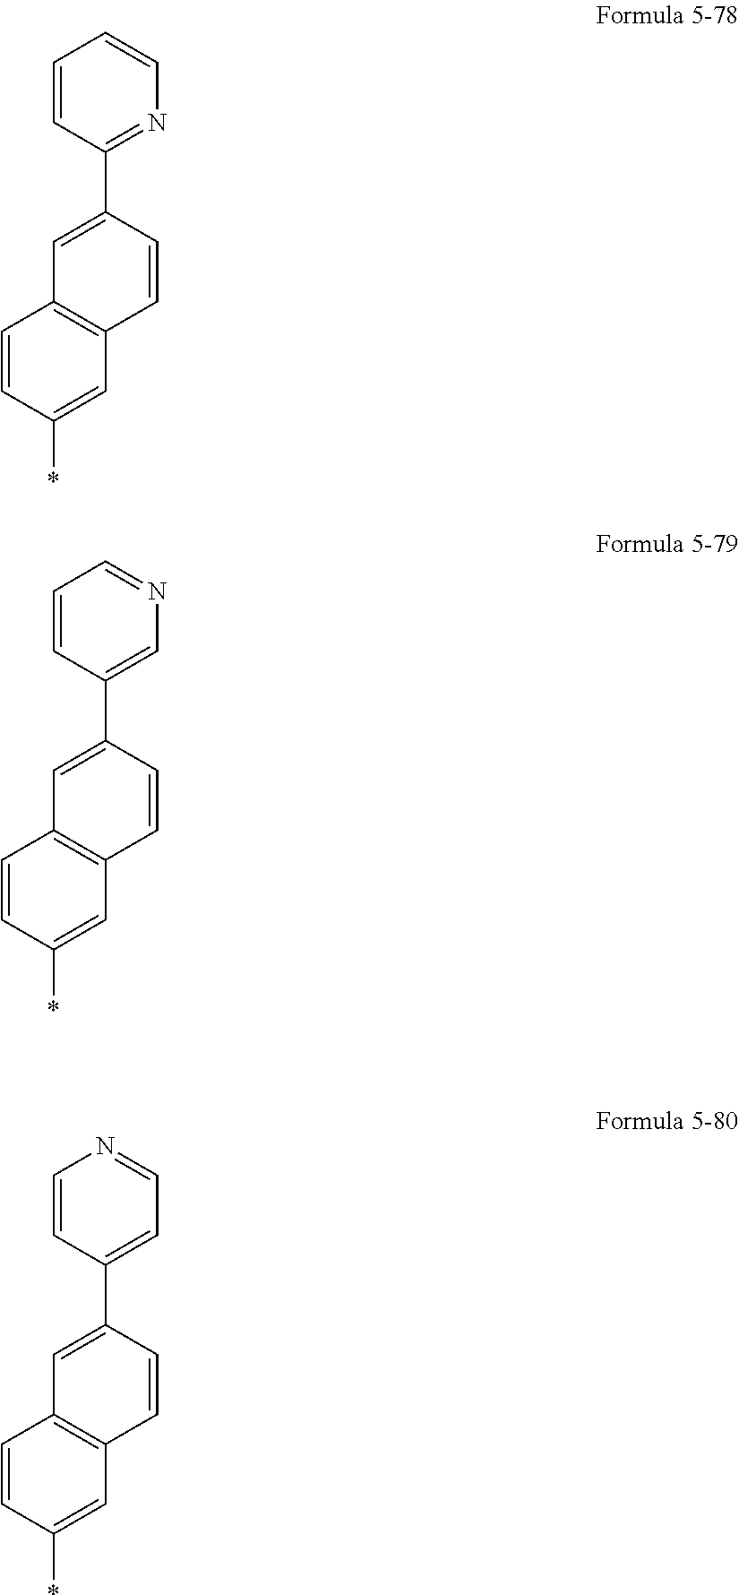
C1=CC(*)=CC2=C1C=C(C1=CC=NC=C1)C=C2.C1=CC(*)=CC2=C1C=C(C1=CN=CC=C1)C=C2.C1=CC(*)=CC2=C1C=C(C1=NC=CC=C1)C=C2
